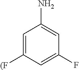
C1=C([(F])C=C(F)C=C1N
